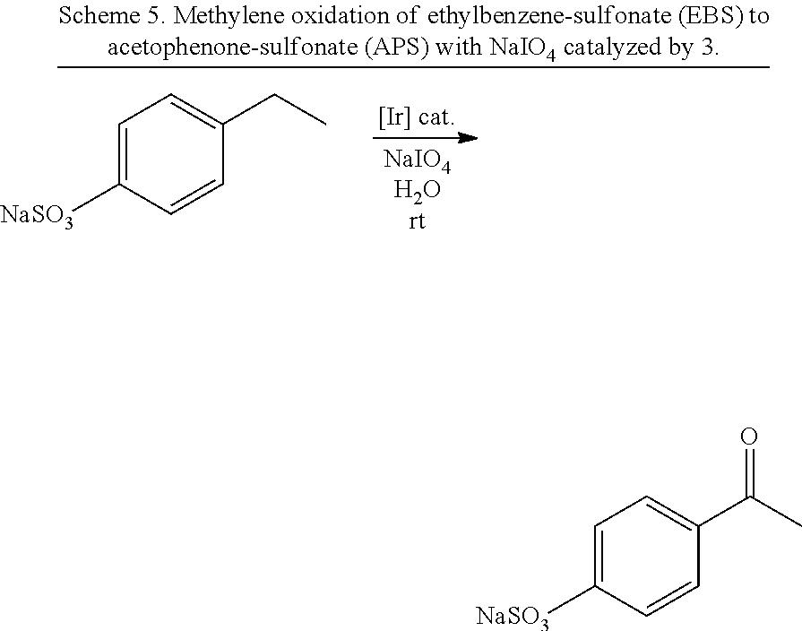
C1=C([NaSO3])C=CC(CC)=C1.C1=C([NaSO3])C=CC(C(C)=O)=C1
